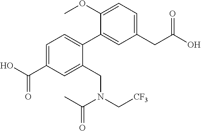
C1(CC(O)=O)=CC=C(OC)C(C2=CC=C(C(O)=O)C=C2CN(C[CF3])C(C)=O)=C1
